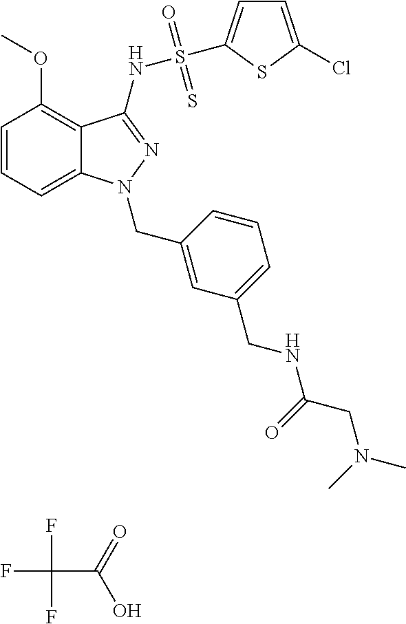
FC(F)(F)C(=O)O.C1=CC=C2C(=C1OC)C(NS(=O)(=S)C1=CC=C(Cl)S1)=NN2CC1=CC(CNC(=O)CN(C)C)=CC=C1
